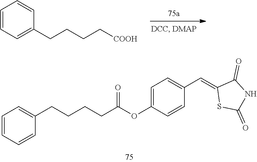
C1(CCCC[COOH])=CC=CC=C1.C1=CC(OC(CCCCC2=CC=CC=C2)=O)=CC=C1C=C1SC(=O)NC1=O
